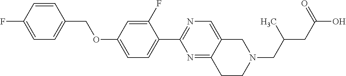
C1=C(F)C=CC(COC2=CC=C(C3=NC=C4C(=N3)CCN(CC(CC(O)=O)C)C4)C(F)=C2)=C1
